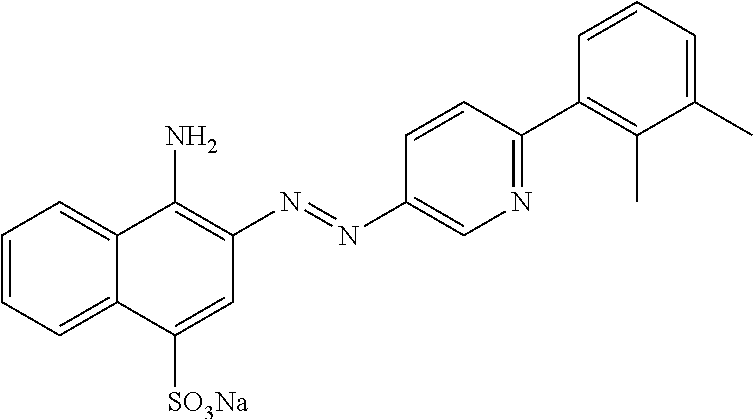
C1=CC=C2C(=C1)C(N)=C(N=NC1=CN=C(C3=C(C)C(C)=CC=C3)C=C1)C=C2[SO3Na]
